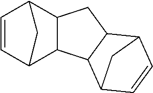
C1=CC2C3C(C1C2)CC1C3C2C=CC1C2
